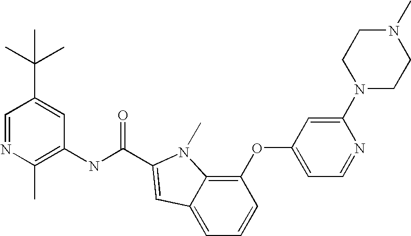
C1=NC(C)=C(NC(=O)C2=CC3=CC=CC(OC4=CC=NC(N5CCN(C)CC5)=C4)=C3N2C)C=C1C(C)(C)C
